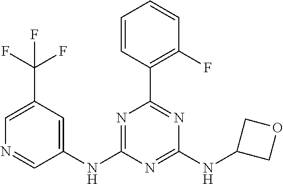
C1(NC2=NC(C3=C(F)C=CC=C3)=NC(NC3COC3)=N2)=CC(C(F)(F)F)=CN=C1
